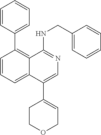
C1=CC(C2=C3C(=CC=C2)C(C2=CCOCC2)=CN=C3NCC2=CC=CC=C2)=CC=C1
